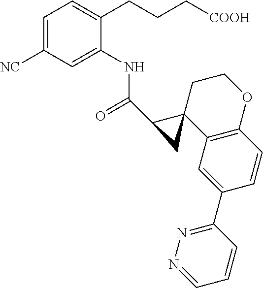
C1=C([NC])C=C(NC(=O)C2C3(C4=C(OCC3)C=CC(C3=NN=CC=C3)=C4)C2)C(CCC[COOH])=C1
